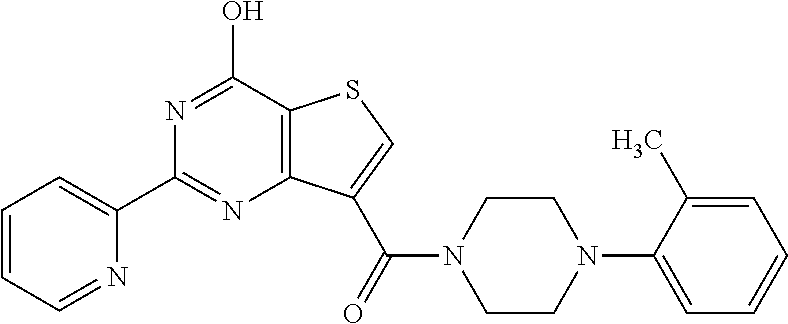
C1(C2=NC3=C(C(O)=N2)SC=C3C(N2CCN(C3=CC=CC=C3C)CC2)=O)=CC=CC=N1
